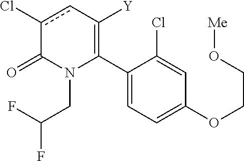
C1(C2=C([Y])cc(Cl)C(=O)N2CC(F)F)=CC=C(OCCO[Me])C=C1Cl
